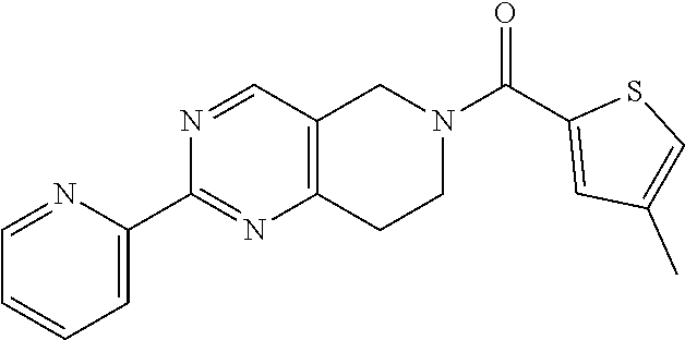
N1=CC2=C(N=C1C1=CC=CC=N1)CCN(C(C1=CC(C)=CS1)=O)C2
